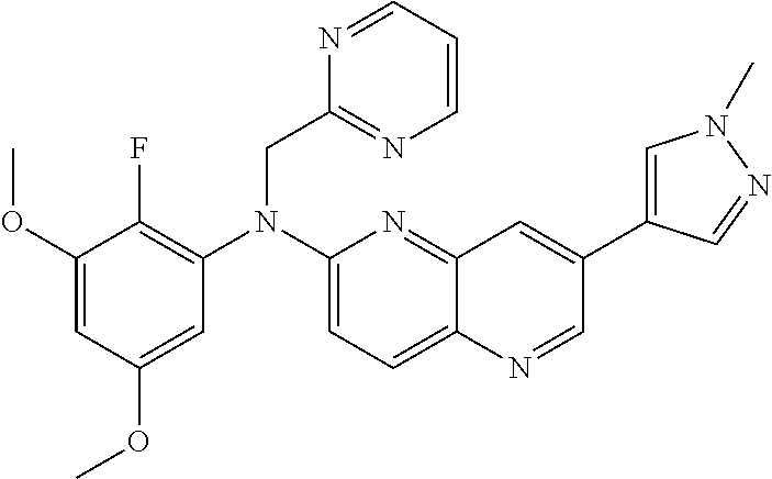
C1=C(OC)C=C(OC)C(F)=C1N(C1=CC=C2C(=N1)C=C(C1=CN(C)N=C1)C=N2)CC1=NC=CC=N1
